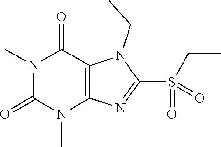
N1(C)C(=O)N(C)C2=C(C1=O)N(CC)C(S(=O)(CC)=O)=N2
